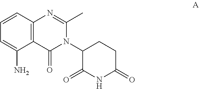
C1=CC2=C(C(N)=C1)C(=O)N(C1C(=O)NC(=O)CC1)C(C)=N2
